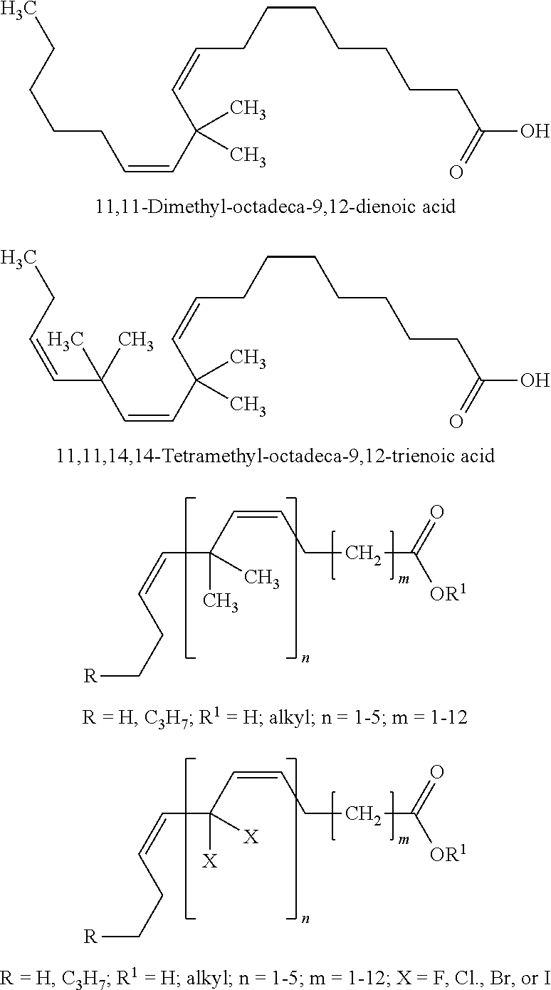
C(=CC(C=CCCCCCCCC(O)=O)(C)C)CCCCC.C(=CC(C=CCCCCCCCC(O)=O)(C)C)C(C=CCC)(C)C.[R]CCC=CC(C=CCCC(=O)[OR1])(C)C.[R]CCC=CC(C=CCCC(=O)[OR1])([X])[X]
